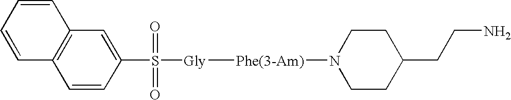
C12=C(C=C(S(=O)(=O)[Gly][Phe(3-Am)]N3CCC(CCN)CC3)C=C1)C=CC=C2
